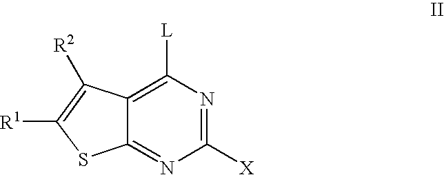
C12=C([L])N=C([X])N=C1SC([R1])=C2[R2]
